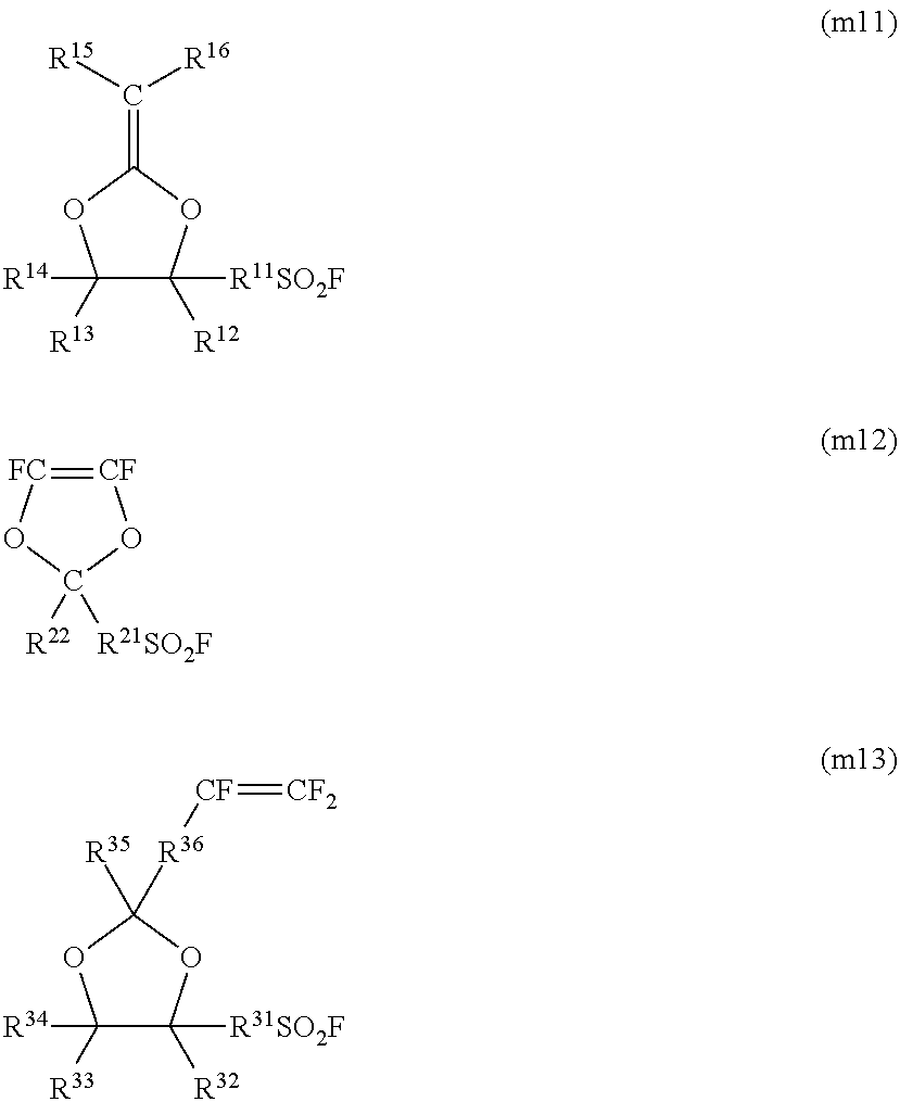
C1([R14])([R13])C([R12])([R11SO2F])OC(=C([R15])[R16])O1.[CF]1=[FC]OC([R22])([R21SO2F])O1.C1([R34])([R33])C([R32])([R31SO2F])OC([R35])([R36][CF]=[CF2])O1
